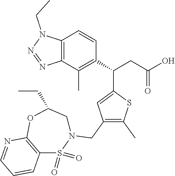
C12=C(C(C)=C(C(CC(O)=O)C3=CC(CN4CC(CC)OC5=C(S4(=O)=O)C=CC=N5)=C(C)S3)C=C1)N=NN2CC
